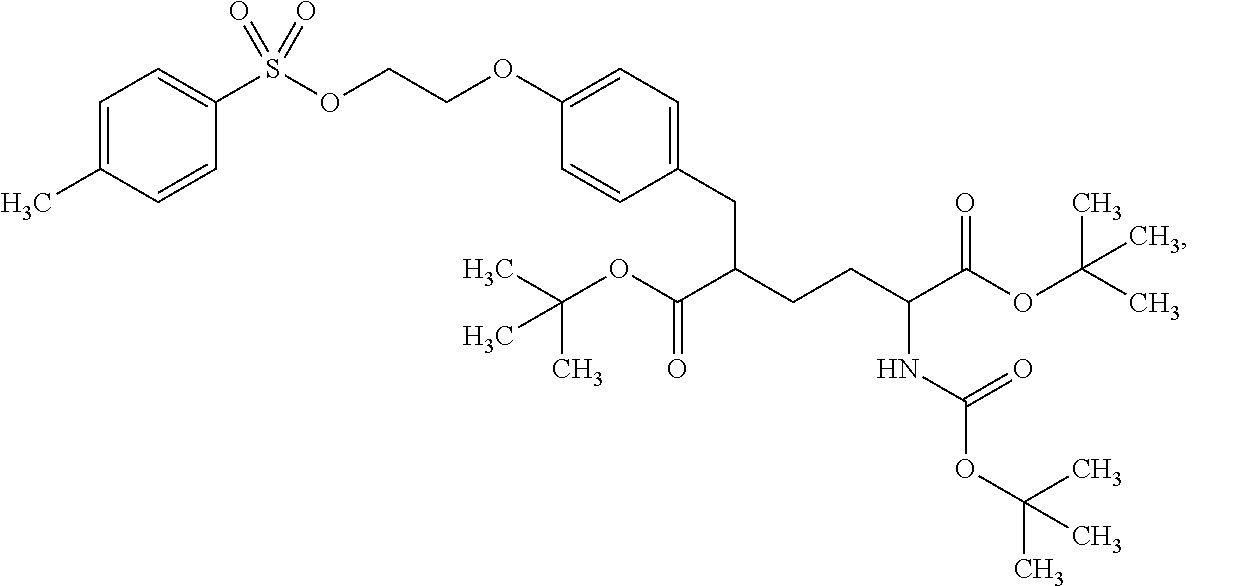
O(C(C(CCC(C(OC(C)(C)C)=O)NC(OC(C)(C)C)=O)CC1=CC=C(OCCOS(C2=CC=C(C)C=C2)(=O)=O)C=C1)=O)C(C)(C)C
